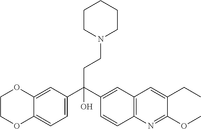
C1CN(CCC(C2=CC=C3C(=C2)OCCO3)(C2=CC3=C(C=C2)N=C(OC)C(CC)=C3)O)CCC1
